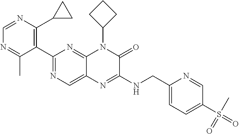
C1=NC(C2CC2)=C(C2=NC=C3C(=N2)N(C2CCC2)C(=O)C(NCC2=CC=C(S(=O)(=O)C)C=N2)=N3)C(C)=N1
